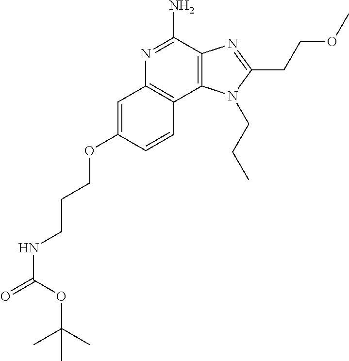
C12=C(C(N)=NC3=C1C=CC(OCCCNC(OC(C)(C)C)=O)=C3)N=C(CCOC)N2CCC
